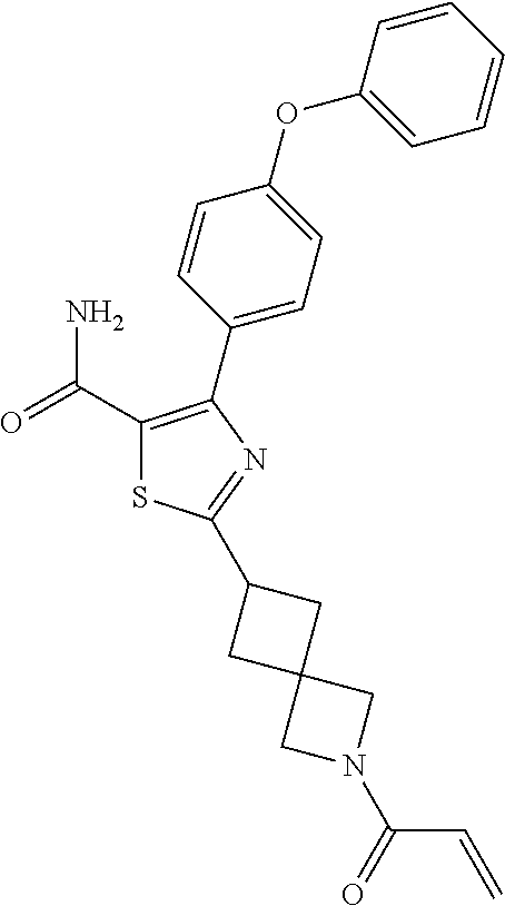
C1(C(=O)N)=C(C2=CC=C(OC3=CC=CC=C3)C=C2)N=C(C2CC3(C2)CN(C(=O)C=C)C3)S1
